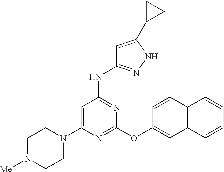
C1=C(N2CCN([Me])CC2)N=C(OC2=CC3=C(C=C2)C=CC=C3)N=C1NC1=NNC(C2CC2)=C1
